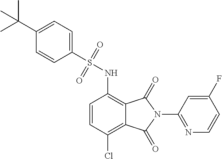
C1(S(NC2=C3C(=C(Cl)C=C2)C(=O)N(C2=NC=CC(F)=C2)C3=O)(=O)=O)=CC=C(C(C)(C)C)C=C1
